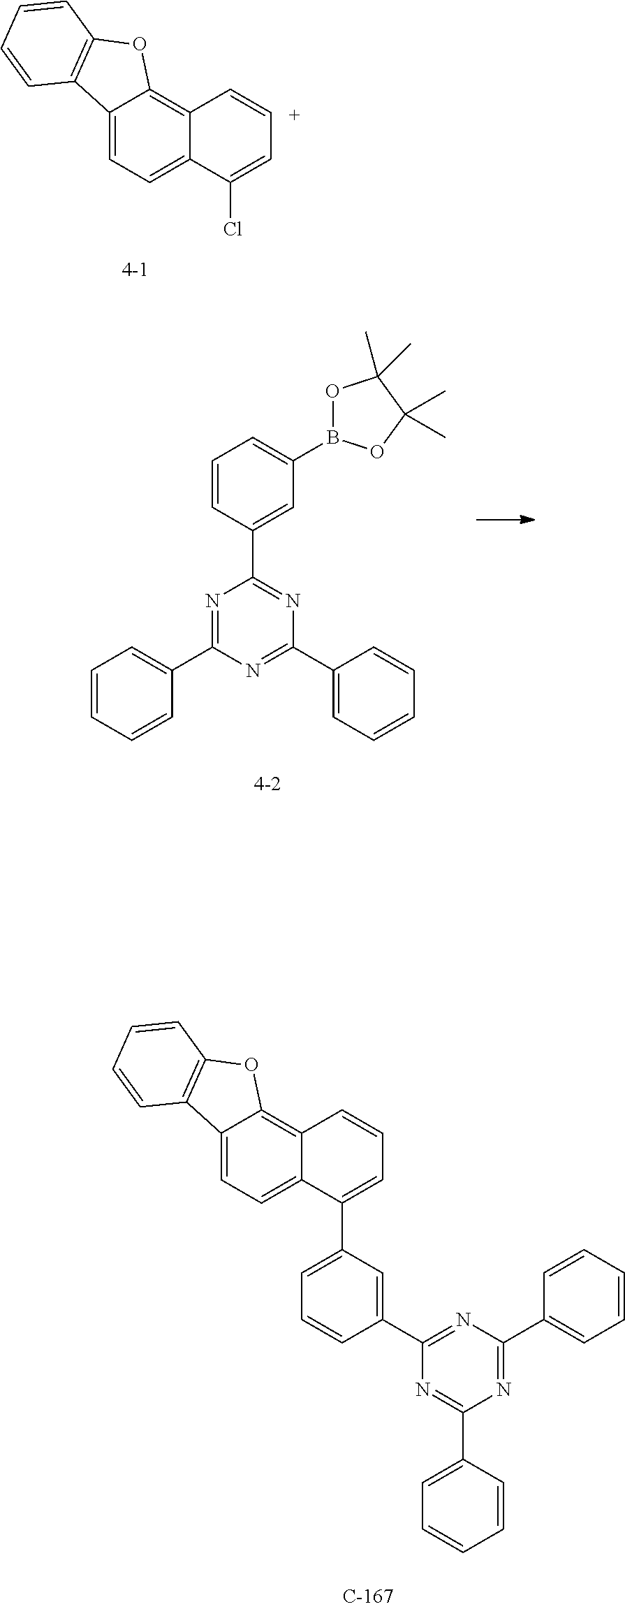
C12=CC=C3C(=C1OC1=C2C=CC=C1)C=CC=C3Cl.N1=C(C2=CC=CC=C2)N=C(C2=CC=CC=C2)N=C1C1=CC(B2OC(C)(C)C(C)(C)O2)=CC=C1.N1=C(C2=CC=CC=C2)N=C(C2=CC(C3=CC=CC4=C5C(=CC=C34)C3=C(O5)C=CC=C3)=CC=C2)N=C1C1=CC=CC=C1
